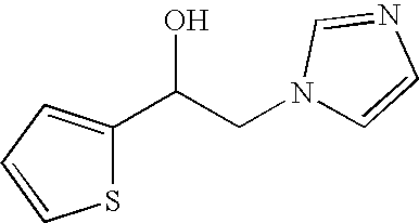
C1(C(CN2C=CN=C2)O)=CC=CS1
